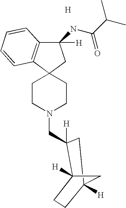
C1(NC(=O)C(C)C)([H])C2=C(C3(C1)CCN(CC1([H])C4([H])CCC([H])(C1)C4)CC3)C=CC=C2.[H]
